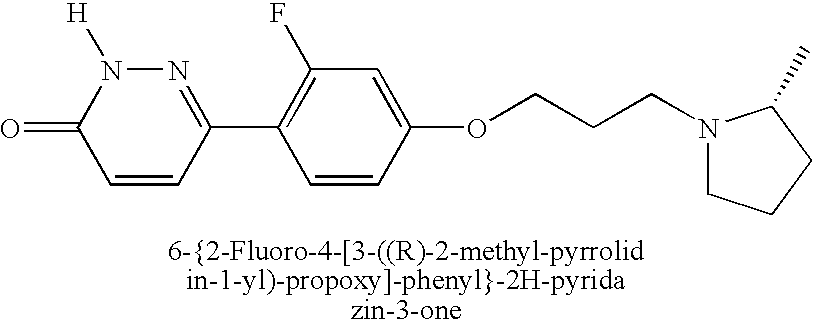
N1(CCCOC2=CC(F)=C(C3=NN([H])C(=O)C=C3)C=C2)CCCC1C
